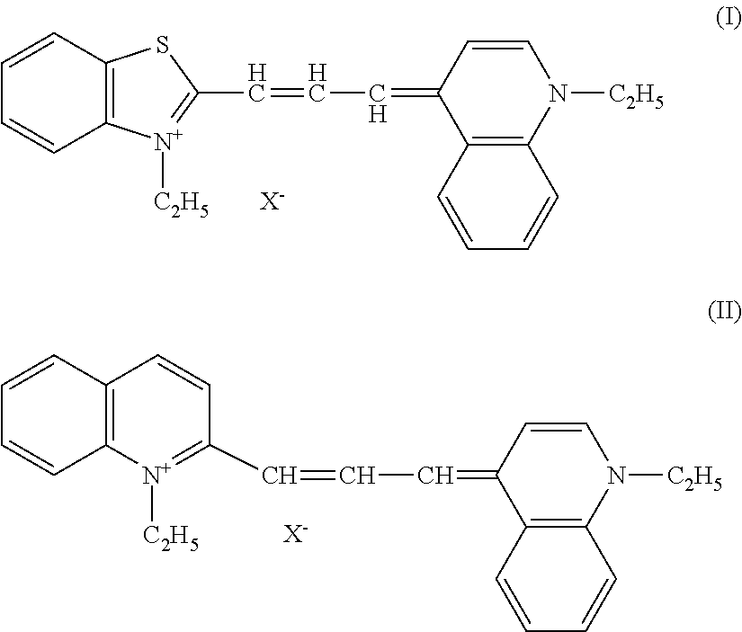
C1=CC2=C(C=C1)SC(C=CC=C1C3=C(N([C2H5])C=C1)C=CC=C3)=[N+]2[C2H5].[X-].C(=C1C2=C(N([C2H5])C=C1)C=CC=C2)C=CC1=[N+]([C2H5])C2=C(C=C1)C=CC=C2.[X-]
